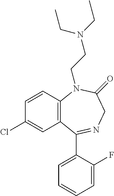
C1=CC2=C(C=C1Cl)C(C1=CC=CC=C1F)=NCC(=O)N2CCN(CC)CC
